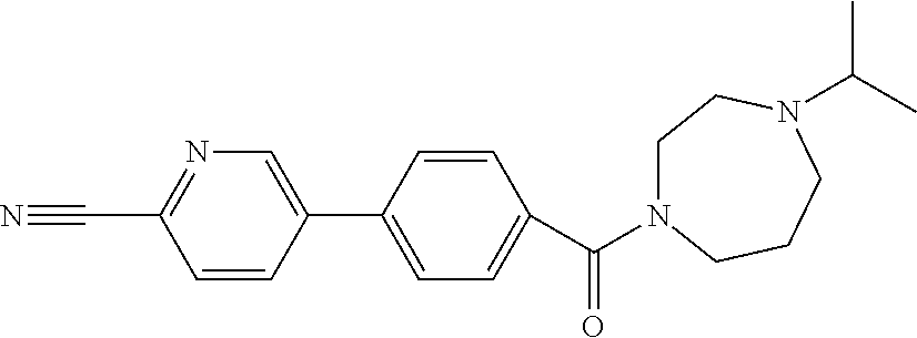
C1=CC(C2=CN=C(C#N)C=C2)=CC=C1C(=O)N1CCN(C(C)C)CCC1
